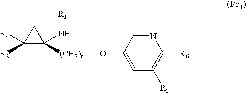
C1([R3])([R4])C([(CH2)n]OC2=CC([R5])=C([R6])N=C2)(N[R1])C1
